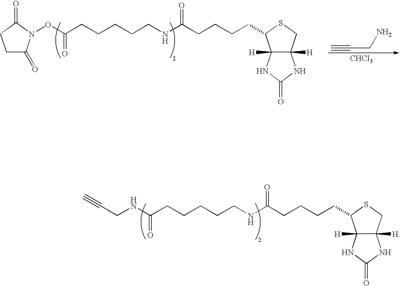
C#CCN.[CHCl3].C1C(=O)N(OC(CCCCCNC(CCCCC2C3([H])C([H])(CS2)NC(=O)N3)=O)=O)C(=O)C1.C(NC(CCCCCNC(CCCCC1C2([H])C([H])(CS1)NC(=O)N2)=O)=O)C#C
